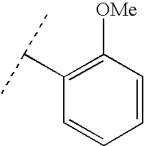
C1([OMe])=C(C(C)C)C=CC=C1
